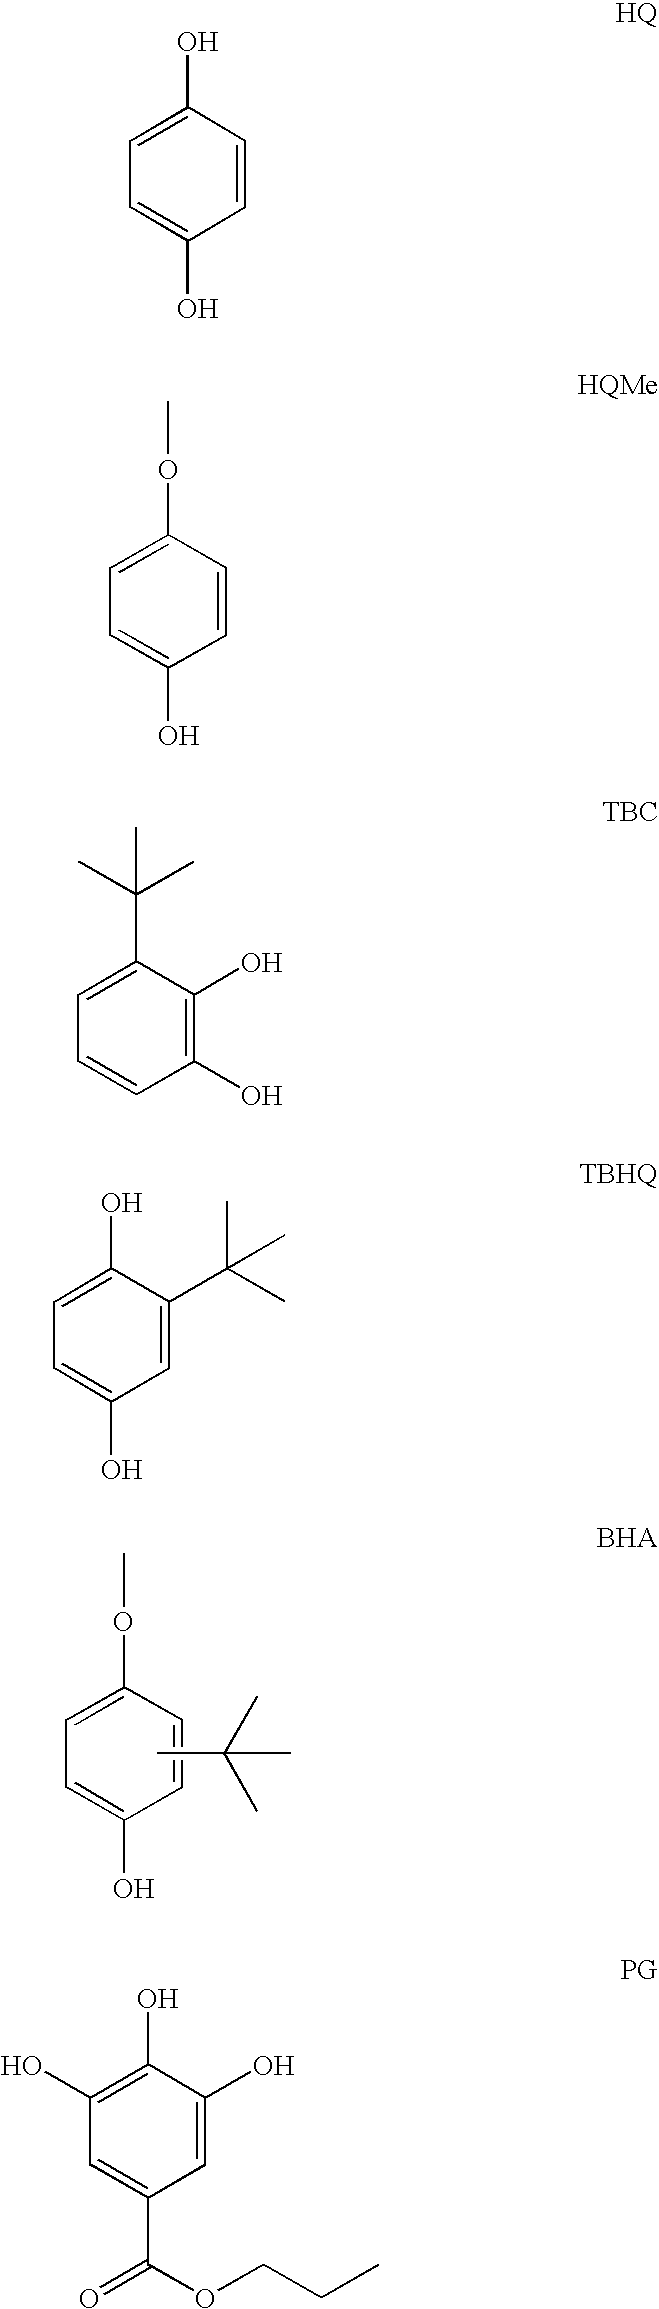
C1=C(OC)C=CC(O)=C1.CC(C)(C)C.C1=C(O)C=CC(O)=C1.C1=C(OC)C=CC(O)=C1.C1=C(C(C)(C)C)C(O)=C(O)C=C1.C1=C(O)C(C(C)(C)C)=CC(O)=C1.C1(O)=C(O)C(O)=CC(C(OCCC)=O)=C1
